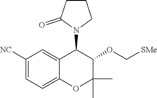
C1([NC])=CC=C2C(=C1)C(N1CCCC1=O)C(OC[SMe])C(C)(C)O2
